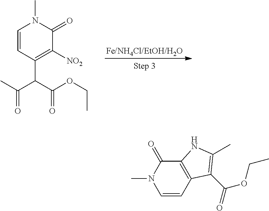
C1=CC2=C(C(=O)N1C)NC(C)=C2C(=O)OCC.C1=CC(C(C(=O)OCC)C(C)=O)=C([NO2])C(=O)N1C
